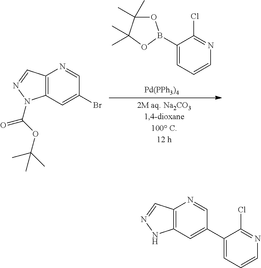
C1(B2OC(C)(C)C(C)(C)O2)=CC=CN=C1Cl.[Pd(PPh3)4].C12=C(C=C(Br)C=N1)N(C(OC(C)(C)C)=O)N=C2.C12=C(C=C(C3=CC=CN=C3Cl)C=N1)NN=C2
